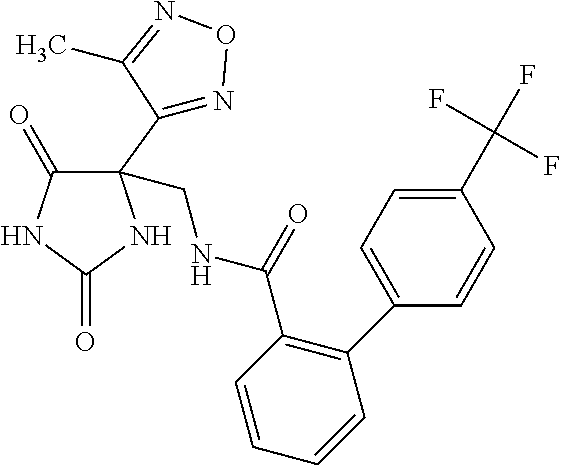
C1(=O)C(C2=NON=C2C)(CNC(=O)C2=C(C3=CC=C(C(F)(F)F)C=C3)C=CC=C2)NC(=O)N1
